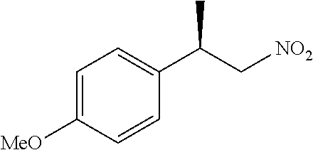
C1=C([MeO])C=CC(C(C[NO2])C)=C1
